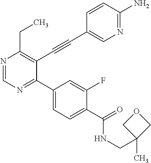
N1=CN=C(C2=CC=C(C(=O)NCC3(C)COC3)C(F)=C2)C(C#CC2=CN=C(N)C=C2)=C1CC
